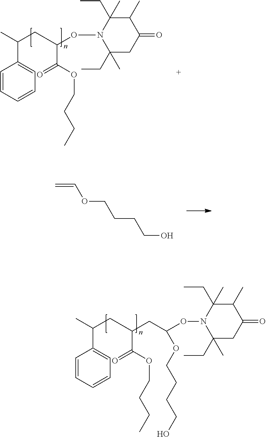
CC(CC(C(OCCCC)=O)CC(ON1C(CC)(C)CC(=O)C(C)C1(CC)C)OCCCCO)C1=CC=CC=C1.CC(CC(C(OCCCC)=O)ON1C(CC)(C)CC(=O)C(C)C1(CC)C)C1=CC=CC=C1.C=COCCCCO
